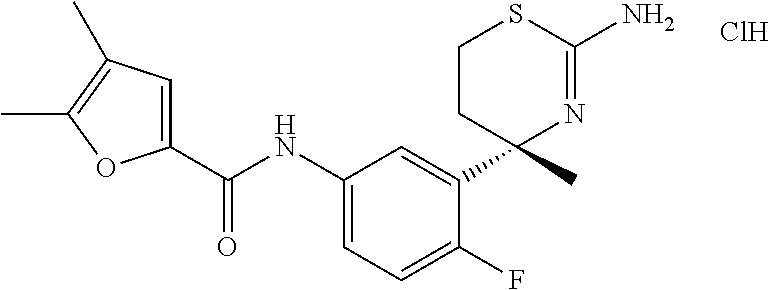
C(NC1=CC=C(F)C(C2(C)N=C(N)SCC2)=C1)(=O)C1=CC(C)=C(C)O1.Cl
